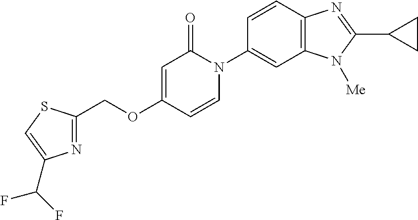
C(OC1=CC(=O)N(C2=CC3=C(C=C2)N=C(C2CC2)N3[Me])C=C1)C1=NC(C(F)F)=CS1
